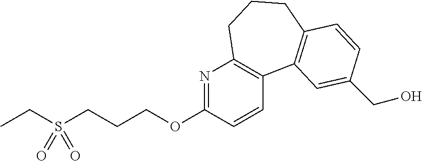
C(S(CCCOC1=NC2=C(C=C1)C1=C(CCC2)C=CC(CO)=C1)(=O)=O)C
